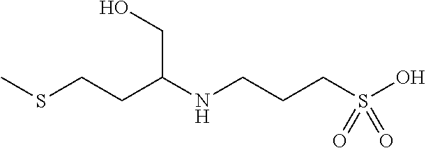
CSCCC(NCCCS(O)(=O)=O)CO
